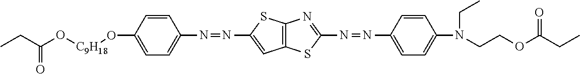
C(=O)(CC)O[C9H18]OC1=CC=C(N=NC2=CC3=C(S2)N=C(N=NC2=CC=C(N(CC)CCOC(CC)=O)C=C2)S3)C=C1
